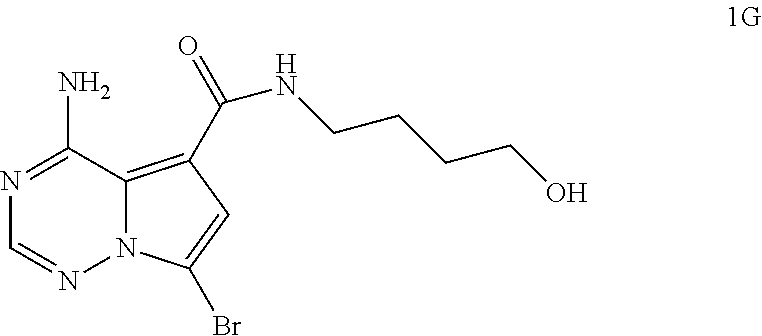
N1=C(N)C2=C(C(=O)NCCCCO)C=C(Br)N2N=C1
